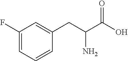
C1(F)=CC=CC(CC(C(O)=O)N)=C1
